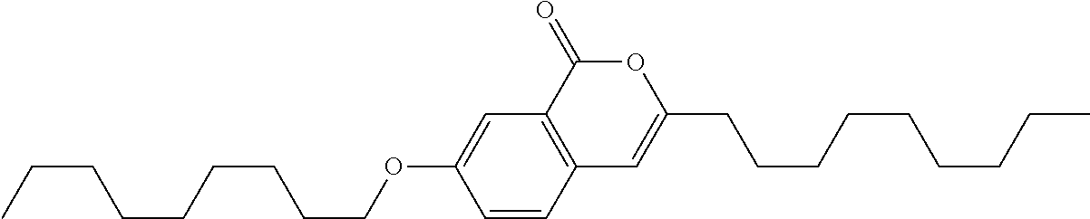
C1=CC2=C(C=C1OCCCCCCCCC)C(=O)OC(CCCCCCCCC)=C2
